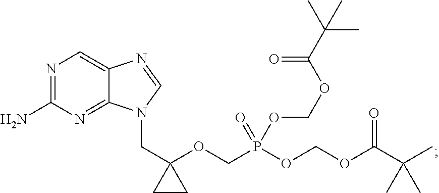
N1=C(N)N=C2C(=C1)N=CN2CC1(OCP(=O)(OCOC(=O)C(C)(C)C)OCOC(=O)C(C)(C)C)CC1
